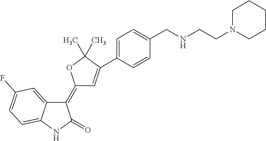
C1(=C2C=C(C3=CC=C(CNCCN4CCCCC4)C=C3)C(C)(C)O2)C2=CC(F)=CC=C2NC1=O
